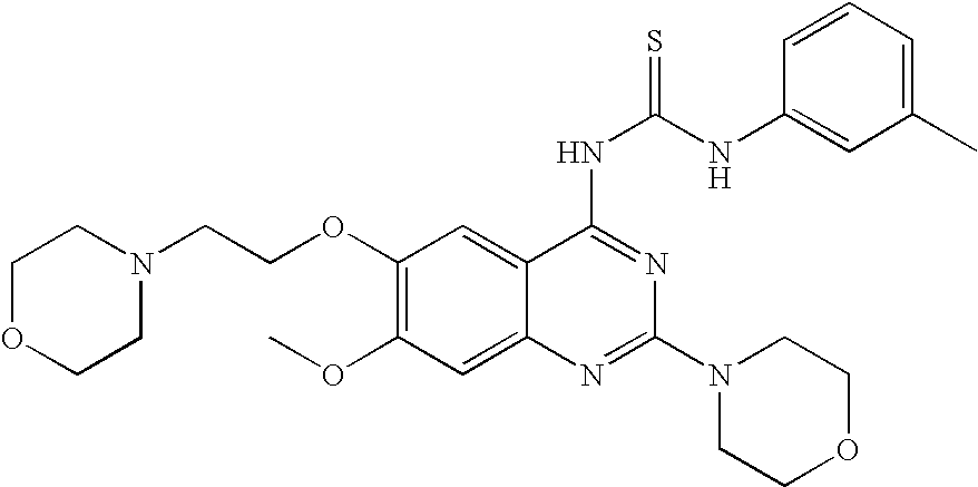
C1(OCCN2CCOCC2)=C(OC)C=C2C(=C1)C(NC(=S)NC1=CC(C)=CC=C1)=NC(N1CCOCC1)=N2
